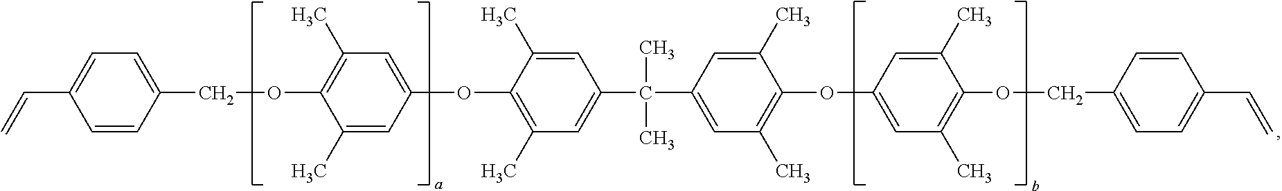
C1=C(COC2=C(C)C=C(OC3=C(C)C=C(C(C)(C)C4=CC(C)=C(OC5=CC(C)=C(OCC6=CC=C(C=C)C=C6)C(C)=C5)C(C)=C4)C=C3C)C=C2C)C=CC(C=C)=C1
